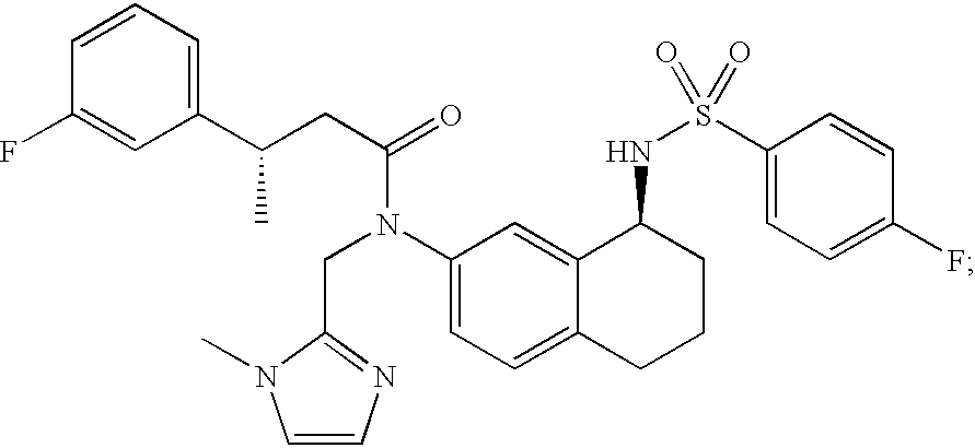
C1(F)=CC(C(CC(=O)N(C2=CC=C3C(=C2)C(NS(=O)(C2=CC=C(F)C=C2)=O)CCC3)CC2=NC=CN2C)C)=CC=C1
